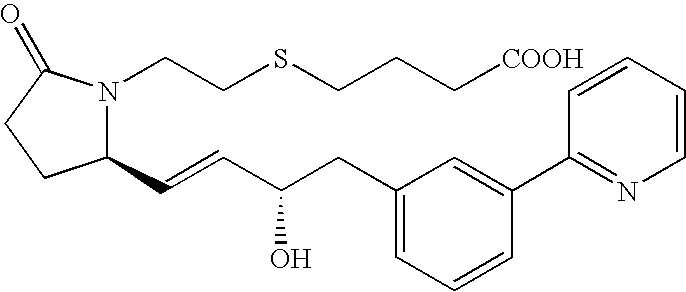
C1(C=CC(CC2=CC=CC(C3=NC=CC=C3)=C2)O)N(CCSCCC[COOH])C(=O)CC1
